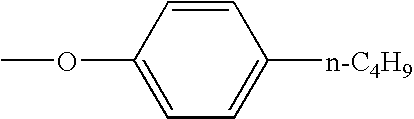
C1(OC)=CC=C([n-C4H9])C=C1
